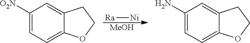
[Ra][Ni].[MeOH].C1([O2N])=CC=C2C(=C1)CCO2.C1(N)=CC=C2C(=C1)CCO2
